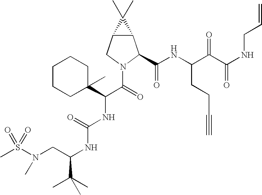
S(N(CC(NC(NC(C(=O)N1C(C(NC(C(C(NCC=C)=O)=O)CCC#C)=O)C2C(C1)C2(C)C)C1(C)CCCCC1)=O)C(C)(C)C)C)(=O)(=O)C
